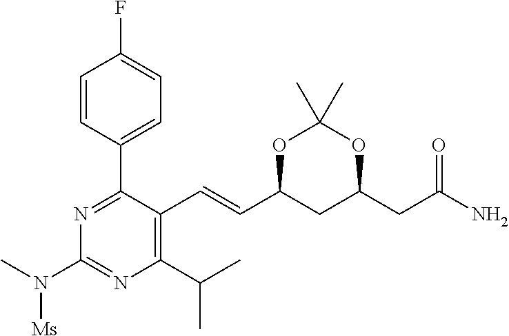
C1=CC(C2=NC(N(C)[Ms])=NC(C(C)C)=C2C=CC2CC(CC(N)=O)OC(C)(C)O2)=CC=C1F
